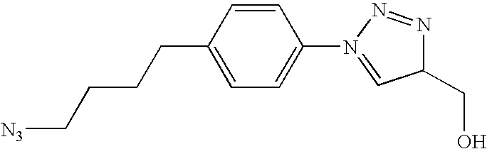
N1(C2=CC=C(CCCC[N3])C=C2)=CC(CO)N=N1
